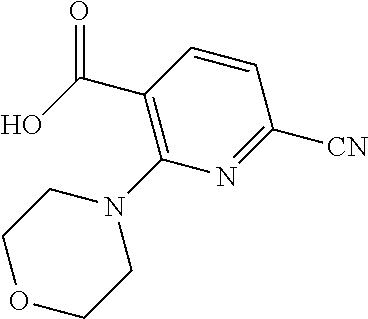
C(C1=C(N2CCOCC2)N=C([CN])C=C1)(O)=O
